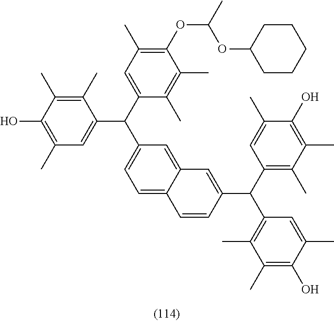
C1(OC(C)OC2CCCCC2)=C(C)C=C(C(C2=CC=C3C(=C2)C=C(C(C2=C(C)C(C)=C(O)C(C)=C2)C2=C(C)C(C)=C(O)C(C)=C2)C=C3)C2=CC(C)=C(O)C(C)=C2C)C(C)=C1C
